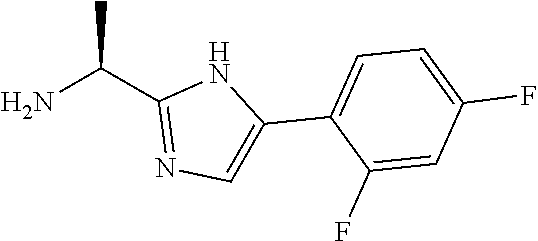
NC(C1=NC=C(C2=CC=C(F)C=C2F)N1)C
